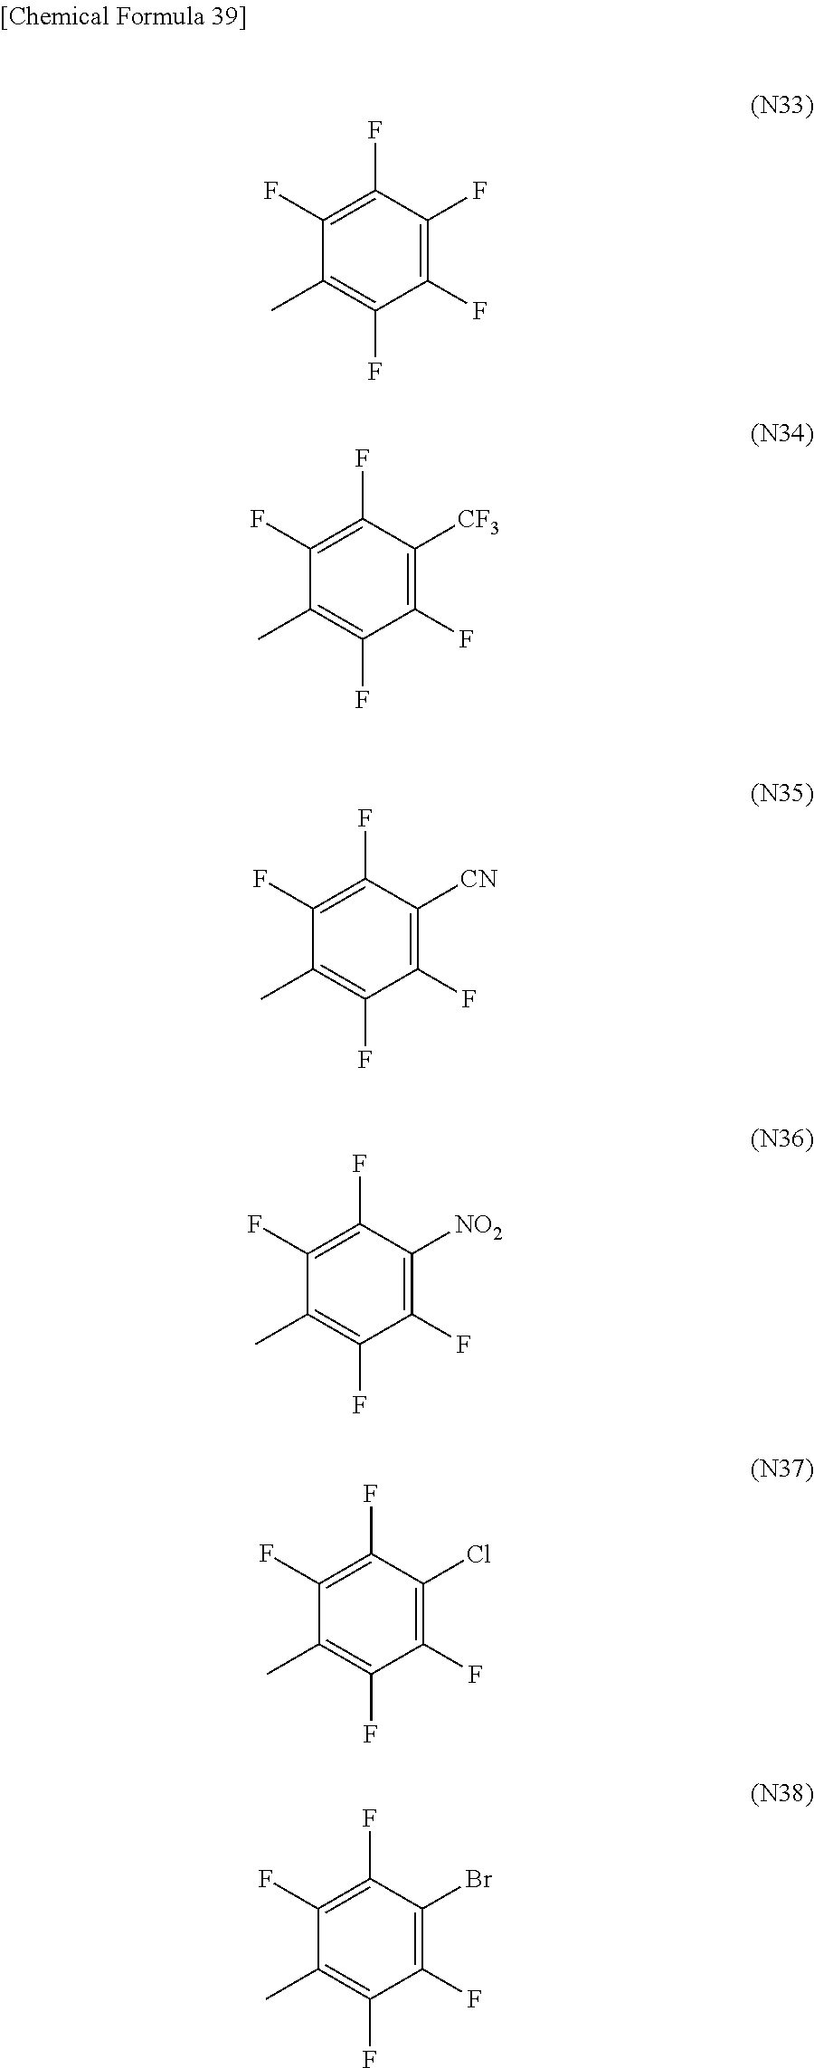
C1(F)=C(F)C(C)=C(F)C(F)=C1F.C1(F)=C(F)C(C)=C(F)C(F)=C1[CF3].C1(F)=C(F)C(C)=C(F)C(F)=C1[CN].C1(F)=C(F)C(C)=C(F)C(F)=C1[NO2].C1(F)=C(F)C(C)=C(F)C(F)=C1Cl.C1(F)=C(F)C(C)=C(F)C(F)=C1Br
